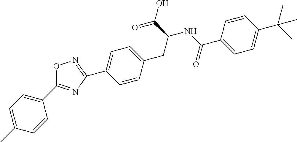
CC1=CC=C(C2=NC(C3=CC=C(CC(C(O)=O)NC(=O)C4=CC=C(C(C)(C)C)C=C4)C=C3)=NO2)C=C1
